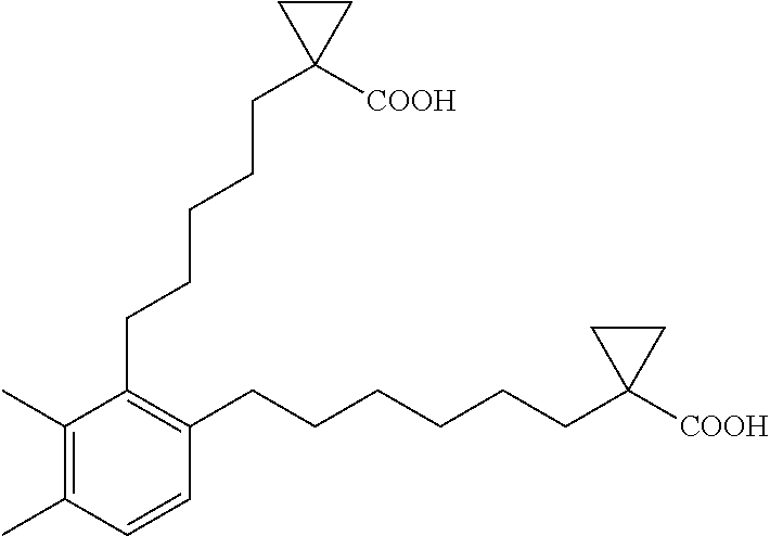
C1(C)=C(C)C=CC(CCCCCCC2([COOH])CC2)=C1CCCCCC1([COOH])CC1
